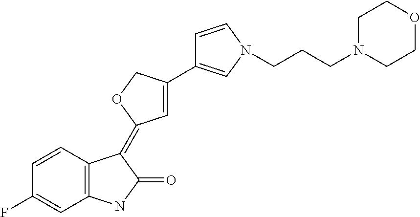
C1=CC2=C(C=C1F)NC(=O)C2=C1C=C(C2=CN(CCCN3CCOCC3)C=C2)CO1
